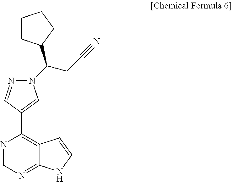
N1(C(CC#N)C2CCCC2)N=CC(C2=C3C(=NC=N2)NC=C3)=C1
